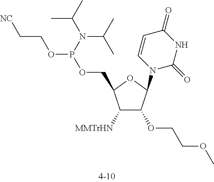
C1([MMTrHN])C(OCCOC)C(N2C(=O)NC(=O)C=C2)OC1COP(OCC[NC])N(C(C)C)C(C)C
